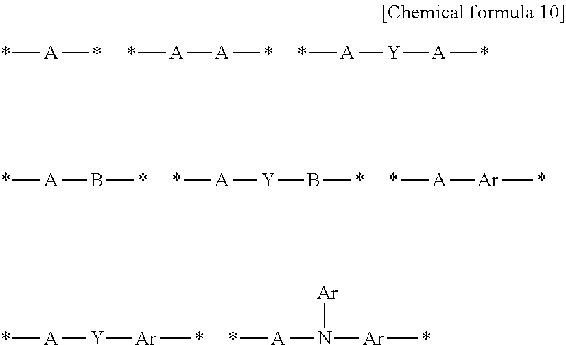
*[A]*.*[A][A]*.*[A][Y][A]*.*[A]B*.*[A][Y]B*.*[A][Ar]*.*[A][Y][Ar]*.*[A]N([Ar]*)[Ar]
